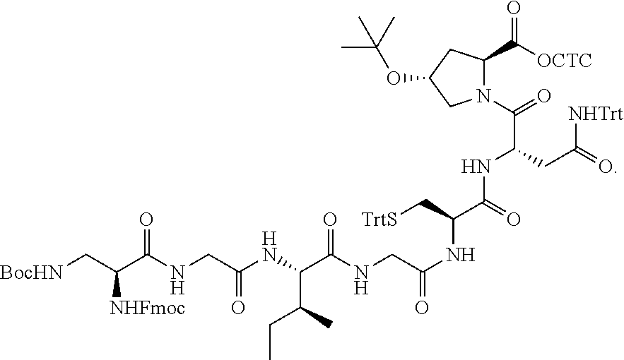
[BocHN]CC(C(NCC(NC(C(NCC(NC(C(=O)NC(C(N1C(C([OCTC])=O)CC(OC(C)(C)C)C1)=O)CC(=O)[NHTrt])C[TrtS])=O)=O)C(C)CC)=O)=O)[NHFmoc]
